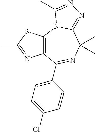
C12=C(N3C(=NN=C3C)C(C)(C)N=C1C1=CC=C(Cl)C=C1)SC(C)=N2
